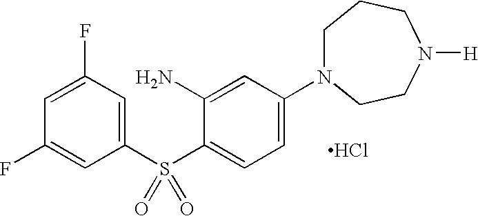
Cl.C1(S(C2=CC=C(N3CCCN([H])CC3)C=C2N)(=O)=O)=CC(F)=CC(F)=C1
